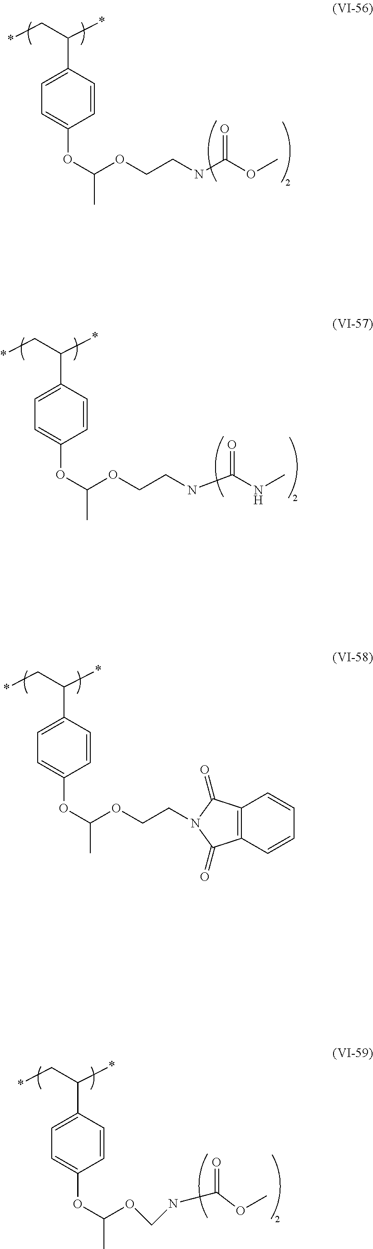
*CC(*)C1=CC=C(OC(OCCNC(OC)=O)C)C=C1.*CC(*)C1=CC=C(OC(OCCNC(NC)=O)C)C=C1.*CC(*)C1=CC=C(OC(OCCN2C(=O)C3=C(C=CC=C3)C2=O)C)C=C1.*CC(*)C1=CC=C(OC(OCNC(=O)OC)C)C=C1
